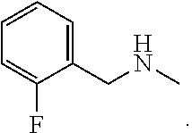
C1(CNC)=CC=CC=C1F
